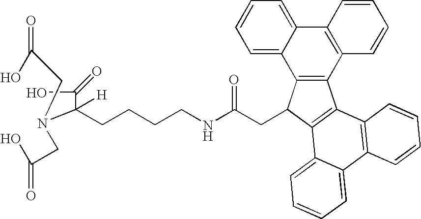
OC(CN(C(C(O)=O)([H])CCCCNC(=O)CC1C2=C(C3=C1C1=CC=CC=C1C1=C3C=CC=C1)C1=C(C3=CC=CC=C23)C=CC=C1)CC(O)=O)=O
